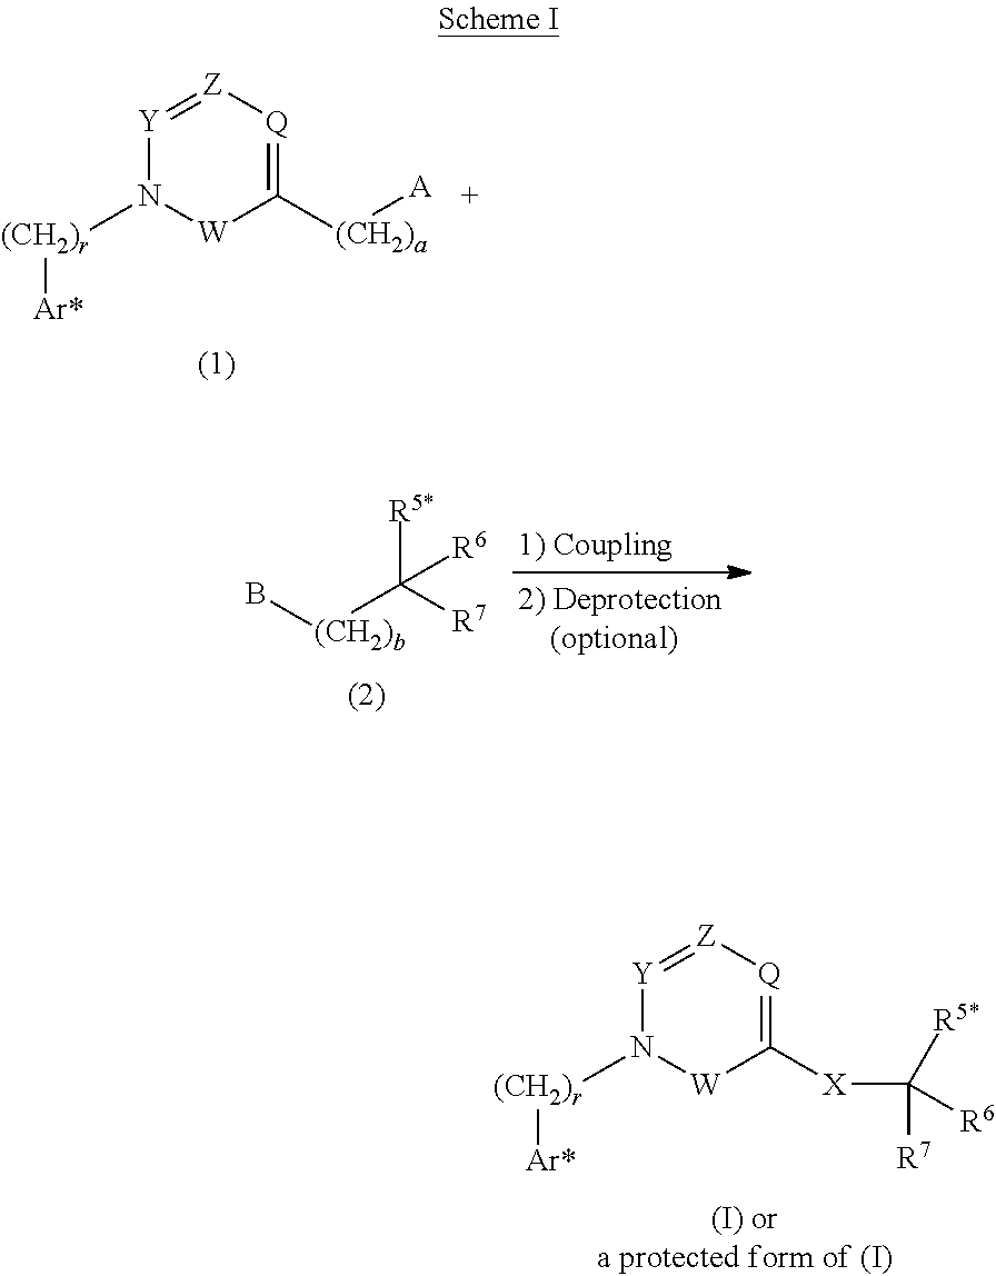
[Y]1=[Z][Q]=C([(CH2)a][A])[W]N1[(CH2)r][Ar*].B[(CH2)b]C([R7])([R5*])[R6].[Y]1=[Z][Q]=C([X]C([R6])([R5*])[R7])[W]N1[(CH2)r][Ar*]
